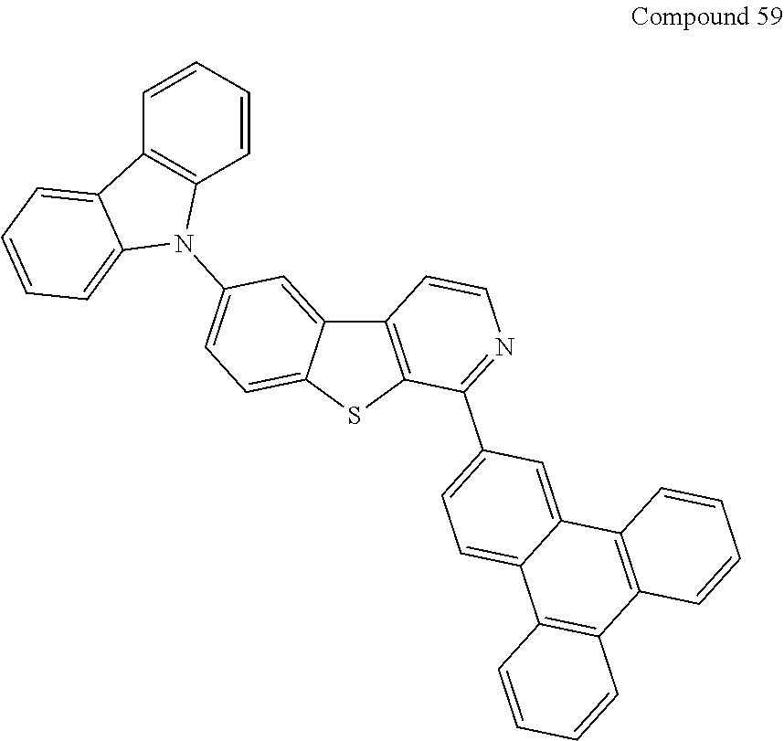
C1=CC=CC2=C1C1=CC=CC=C1N2C1=CC=C2C(=C1)C1=C(S2)C(C2=CC=C3C(=C2)C2=C(C4=C3C=CC=C4)C=CC=C2)=NC=C1
